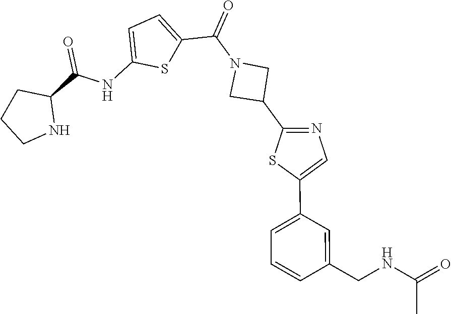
C1CNC(C(NC2=CC=C(C(=O)N3CC(C4=NC=C(C5=CC=CC(CNC(=O)C)=C5)S4)C3)S2)=O)C1
